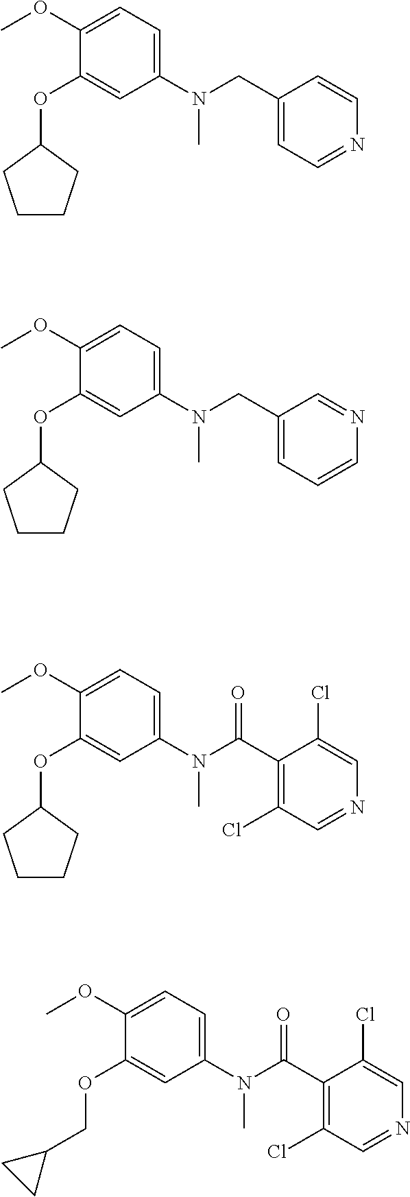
C1(OC)=CC=C(N(CC2=CC=NC=C2)C)C=C1OC1CCCC1.C1(OC)=CC=C(N(C(C2=C(Cl)C=NC=C2Cl)=O)C)C=C1OC1CCCC1.C1(OC)=CC=C(N(C(C2=C(Cl)C=NC=C2Cl)=O)C)C=C1OCC1CC1.C1(OC)=CC=C(N(CC2=CC=CN=C2)C)C=C1OC1CCCC1
